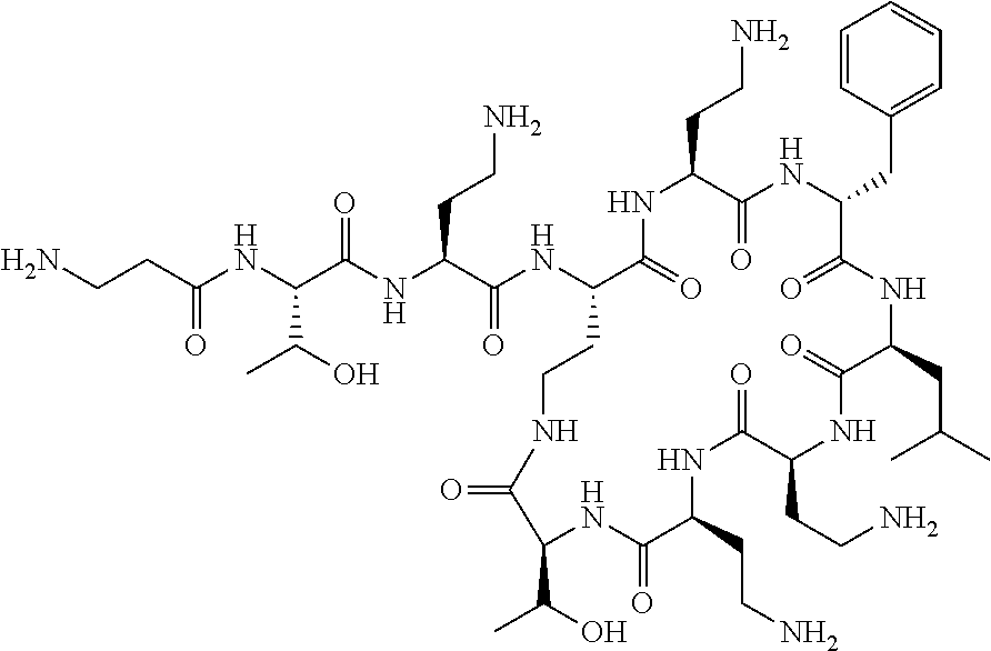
C(CC(NC(C(NC(C(NC1C(=O)NC(CCN)C(=O)NC(CC2=CC=CC=C2)C(=O)NC(CC(C)C)C(=O)NC(CCN)C(=O)NC(CCN)C(=O)NC(C(O)C)C(=O)NCC1)=O)CCN)=O)C(O)C)=O)N
